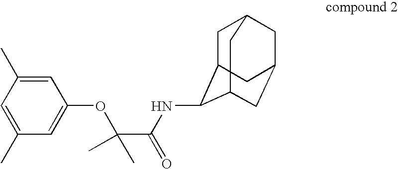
C1C2C(NC(C(OC3=CC(C)=CC(C)=C3)(C)C)=O)C3CC(CC1C3)C2
